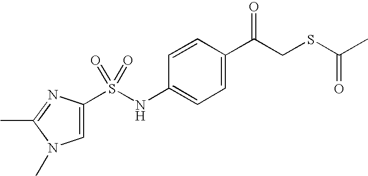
C1=C(C(CSC(C)=O)=O)C=CC(NS(=O)(=O)C2=CN(C)C(C)=N2)=C1
